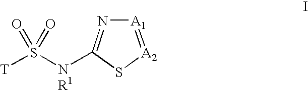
[A1]1=[A2]SC([NR1]S([T])(=O)=O)=N1
